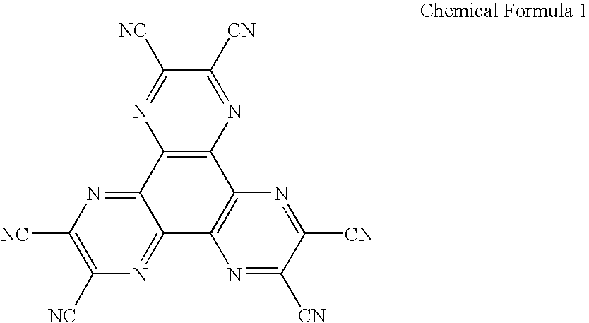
C1([NC])=C([NC])N=C2C(=N1)C1=C(C3=C2N=C([CN])C([CN])=N3)N=C([CN])C([NC])=N1
